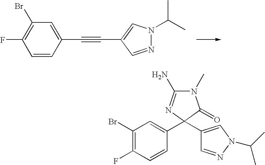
C1=CC(C#CC2=CN(C(C)C)N=C2)=CC(Br)=C1F.BrC1=C(F)C=CC(C2(C3=CN(C(C)C)N=C3)C(=O)N(C)C(N)=N2)=C1
